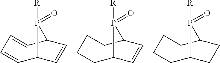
C1=CC=CC2C=CC1P2([R])=O.C1C2C=CC(CCC1)P2([R])=O.C1C2CCC(CCC1)P2([R])=O
